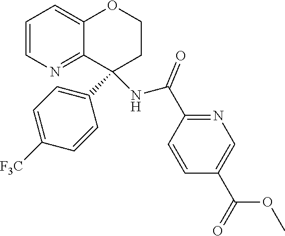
C1=CN=C2C(=C1)OCCC2(C1=CC=C([F3C])C=C1)NC(C1=NC=C(C(OC)=O)C=C1)=O
